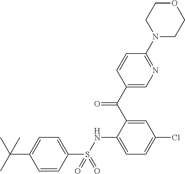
C1=C(NS(C2=CC=C(C(C)(C)C)C=C2)(=O)=O)C(C(C2=CN=C(N3CCOCC3)C=C2)=O)=CC(Cl)=C1
